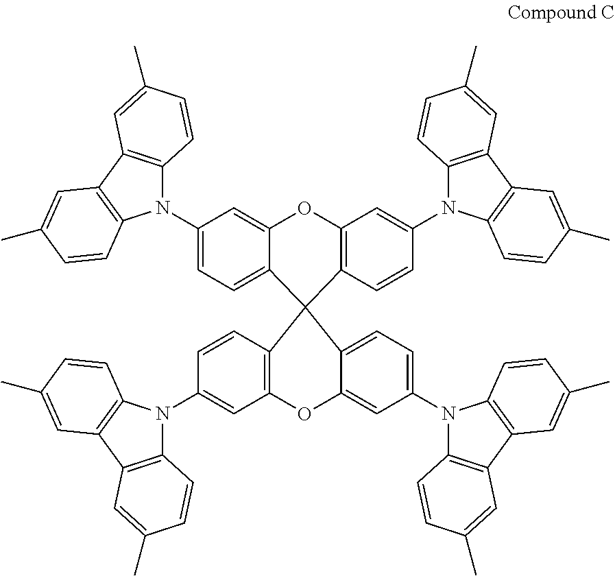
C1(N2C3=C(C4=C2C=CC(C)=C4)C=C(C)C=C3)=CC=C2C(=C1)OC1=C(C23C2=C(C=C(N4C5=C(C6=C4C=CC(C)=C6)C=C(C)C=C5)C=C2)OC2=CC(N4C5=C(C6=C4C=CC(C)=C6)C=C(C)C=C5)=CC=C23)C=CC(N2C3=C(C4=C2C=CC(C)=C4)C=C(C)C=C3)=C1
